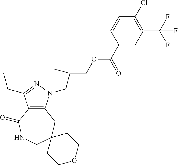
C12=C(CC3(CNC1=O)CCOCC3)N(CC(COC(C1=CC(C(F)(F)F)=C(Cl)C=C1)=O)(C)C)N=C2CC
